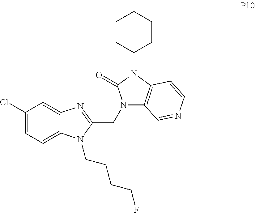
C1(Cl)=CC=CN(CCCCF)C(CN2C3=C(NC2=O)C=CN=C3)=NC=C1.C(CCCC)C
